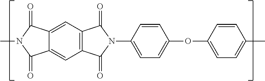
C12=C(C=C3C(=C1)C(=O)N(C)C3=O)C(=O)N(C1=CC=C(OC3=CC=C(C)C=C3)C=C1)C2=O
